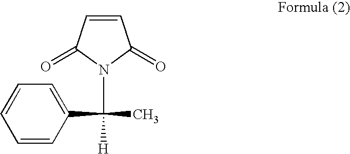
C1=CC(=O)N(C([H])(C2=CC=CC=C2)C)C1=O
